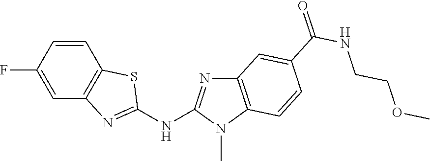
FC1=CC2=C(C=C1)SC(NC1=NC3=C(N1C)C=CC(C(NCCOC)=O)=C3)=N2
